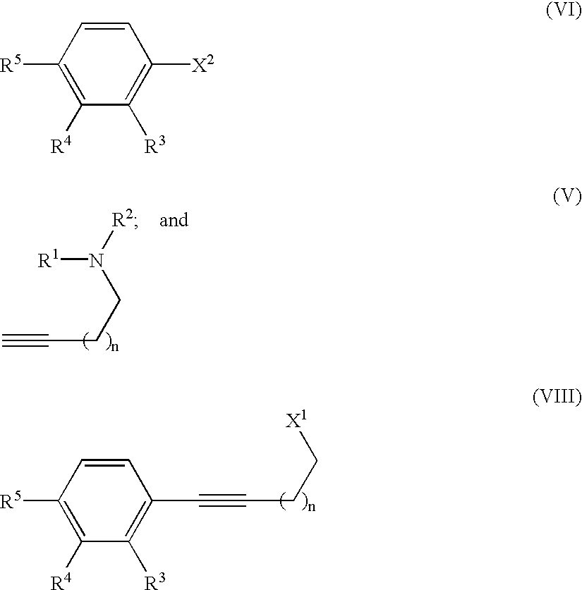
[R1]N([R2])CCC#C.C1=CC([R5])=C([R4])C([R3])=C1C#CCC[X1].C1=CC([R5])=C([R4])C([R3])=C1[X2]
